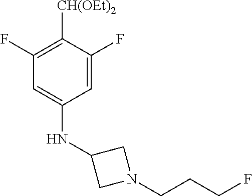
C1=C(NC2CN(CCCF)C2)C=C(F)C([CH(OEt)2])=C1F
